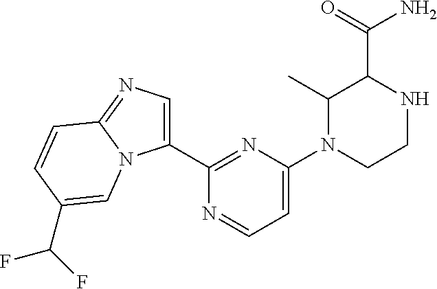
C1(C2=NC(N3CCNC(C(=O)N)C3C)=CC=N2)=CN=C2N1C=C(C(F)F)C=C2
